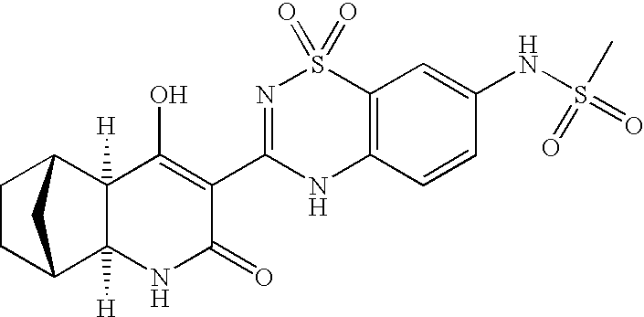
C12([H])C3CCC(C3)C1([H])C(O)=C(C1=NS(=O)(=O)C3=C(N1)C=CC(NS(=O)(=O)C)=C3)C(=O)N2
